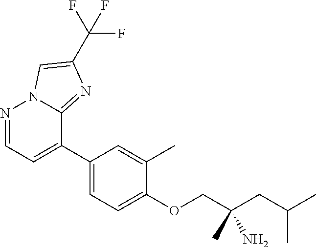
N1=CC=C(C2=CC=C(OCC(CC(C)C)(C)N)C(C)=C2)C2=NC(C(F)(F)F)=CN12
